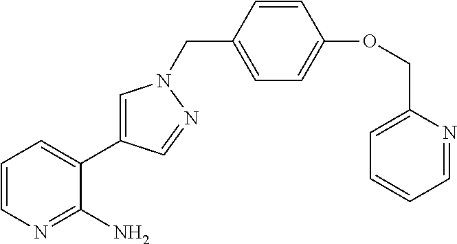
C1=CN=C(N)C(C2=CN(CC3=CC=C(OCC4=CC=CC=N4)C=C3)N=C2)=C1
